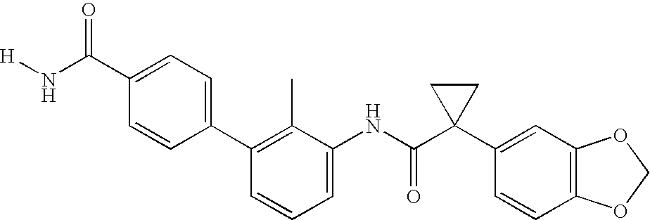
C1=C(NC(C2(C3=CC4=C(C=C3)OCO4)CC2)=O)C(C)=C(C2=CC=C(C(N[H])=O)C=C2)C=C1
